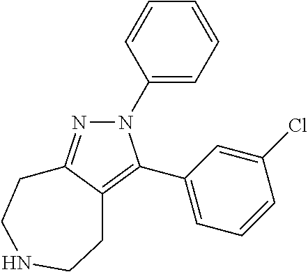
N1(C2=CC=CC=C2)N=C2C(=C1C1=CC=CC(Cl)=C1)CCNCC2
